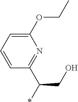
C1=CC(C(CO)*)=NC(OCC)=C1
